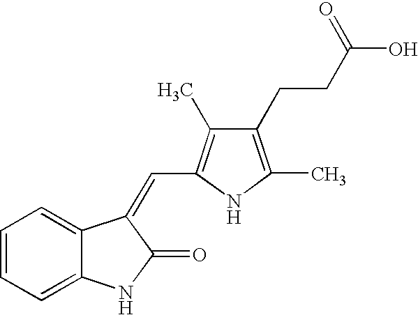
C1=CC=C2C(=C1)C(=CC1=C(C)C(CCC(O)=O)=C(C)N1)C(=O)N2
